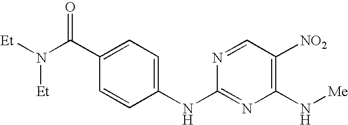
C1(NC2=CC=C(C(N([Et])[Et])=O)C=C2)=NC(N[Me])=C([NO2])C=N1
